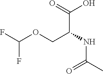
C(C(NC(C)=O)COC(F)F)(=O)O
